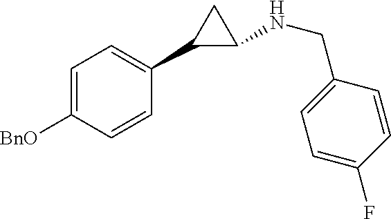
C1=C([BnO])C=CC(C2C(NCC3=CC=C(F)C=C3)C2)=C1
